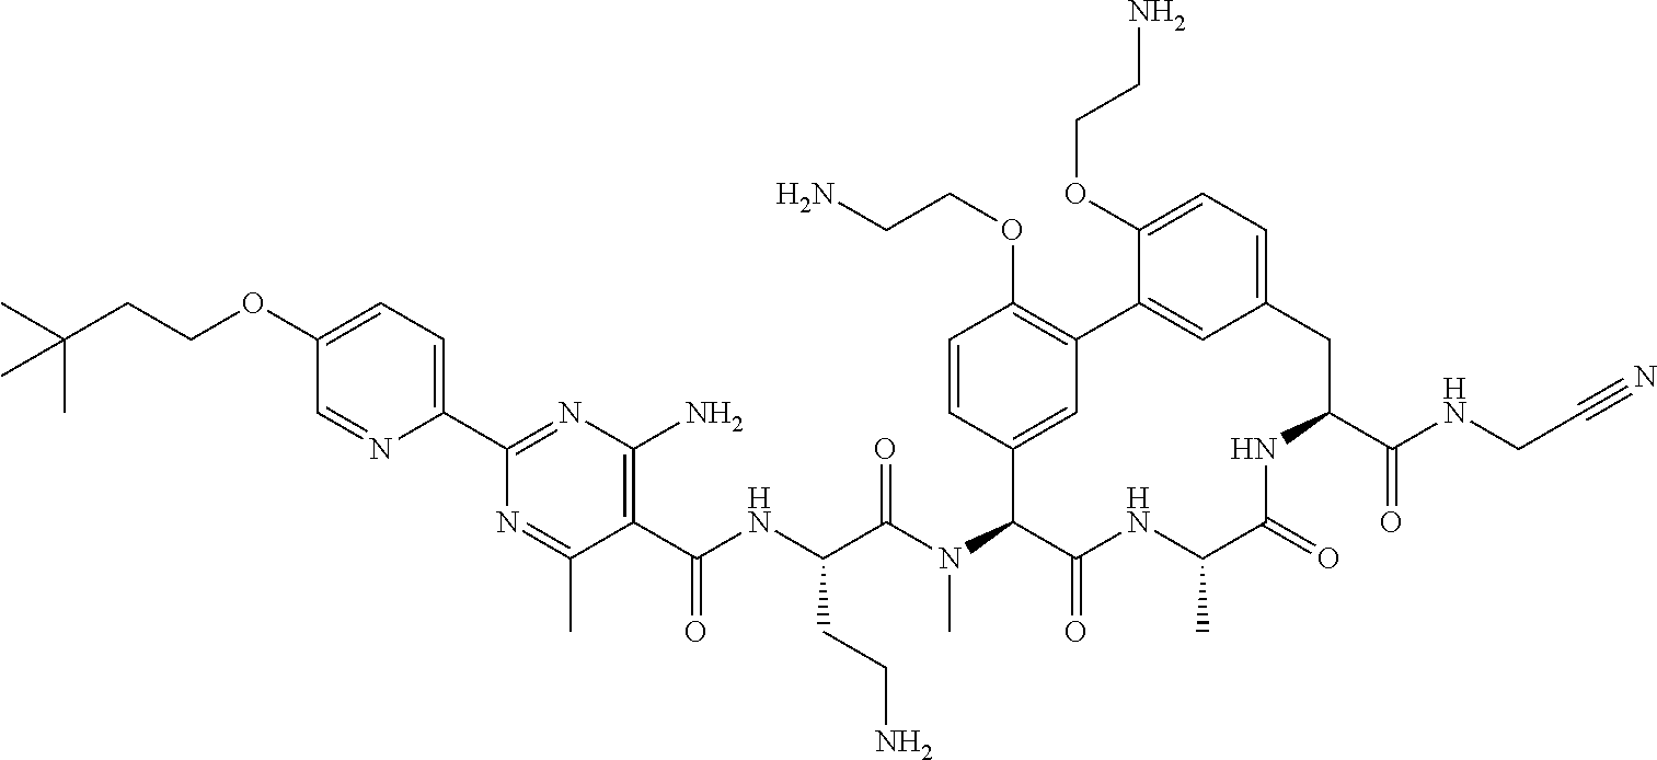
C1(OCCC(C)(C)C)=CC=C(C2=NC(N)=C(C(NC(C(N(C3C(=O)NC(C)C(=O)NC(C(NCC#N)=O)CC4=CC=C(OCCN)C(=C4)C4=C(OCCN)C=CC3=C4)C)=O)CCN)=O)C(C)=N2)N=C1
